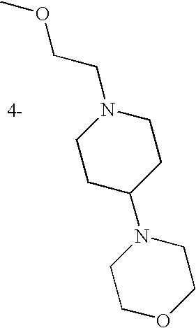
COCCN1CCC(N2CCOCC2)CC1
